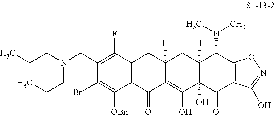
C1(CN(CCC)CCC)=C(F)C2=C(C([OBn])=C1Br)C(=O)C1=C(O)C3(O)C([H])(CC1([H])C2)C(N(C)C)C1=C(C3=O)C(O)=NO1
